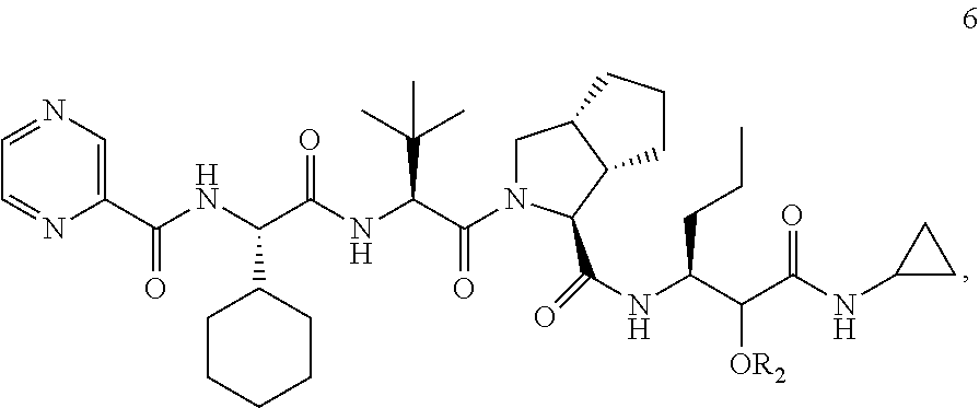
C1(C(NC(C(NC(C(N2CC3C(C2C(=O)NC(C(C(NC2CC2)=O)[OR2])CCC)CCC3)=O)C(C)(C)C)=O)C2CCCCC2)=O)=CN=CC=N1
